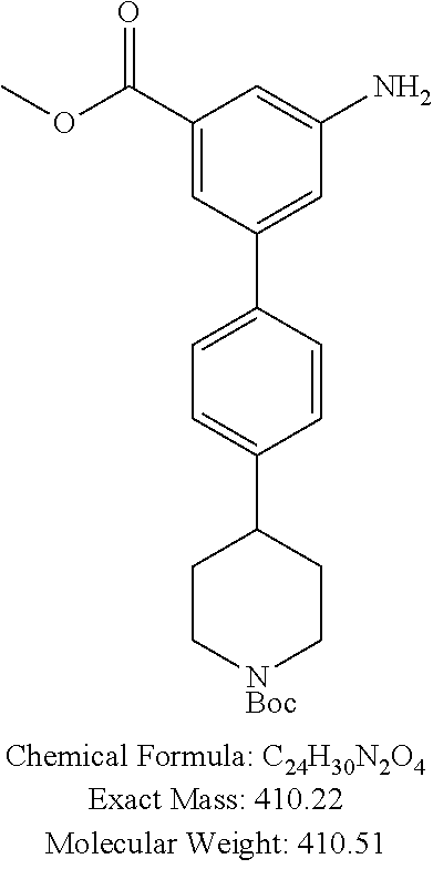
C1=C(C2=CC=C(C3CC[NBoc]CC3)C=C2)C=C(C(OC)=O)C=C1N
